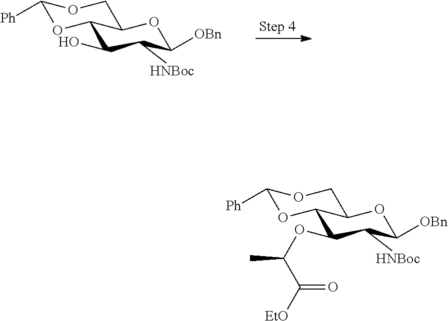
C1(OC(C(=O)[EtO])C)C([HNBoc])C([OBn])OC2C1OC([Ph])OC2.C1(O)C([HNBoc])C([OBn])OC2C1OC([Ph])OC2
